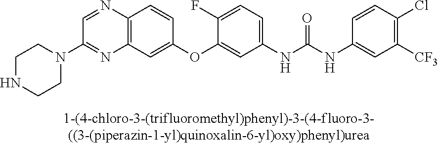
C12=C(C=C(OC3=CC(NC(NC4=CC([CF3])=C(Cl)C=C4)=O)=CC=C3F)C=C1)N=C(N1CCNCC1)C=N2
